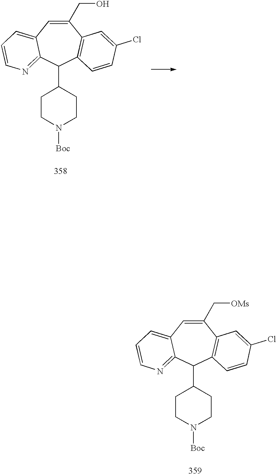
C1(C[OMs])=CC2=CC=CN=C2C(C2CCN([Boc])CC2)C2=C1C=C(Cl)C=C2.C1(CO)=CC2=CC=CN=C2C(C2CCN([Boc])CC2)C2=C1C=C(Cl)C=C2
